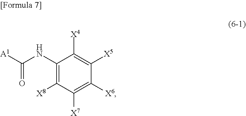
C1([X8])=C(NC([A1])=O)C([X4])=C([X5])C([X6])=C1[X7]
